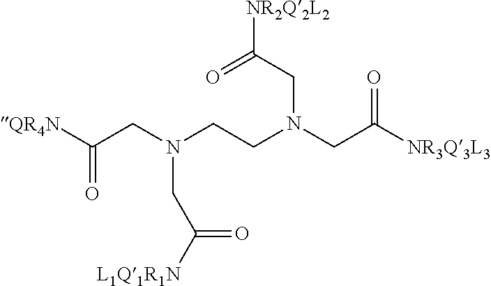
[QR4N]C(CN(CCN(CC([NR3Q3L3])=O)CC(=O)[NR2Q2L2])CC(=O)[L1Q1R1N])=O
